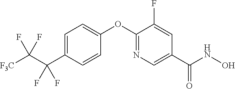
C1=C(C(C([F3C])(F)F)(F)F)C=CC(OC2=NC=C(C(NO)=O)C=C2F)=C1
